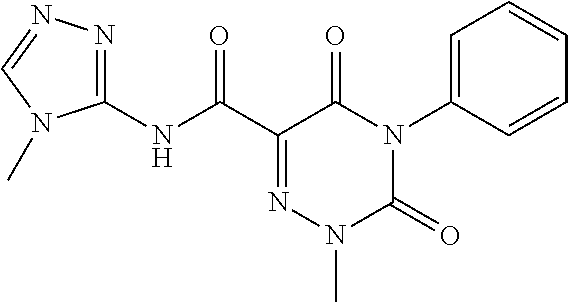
C1(NC(C2=NN(C)C(=O)N(C3=CC=CC=C3)C2=O)=O)=NN=CN1C
